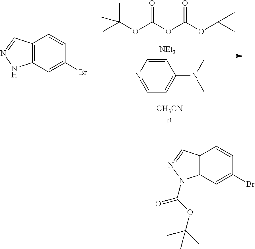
CC(OC(OC(OC(C)(C)C)=O)=O)(C)C.[NEt3].C1=CN=CC=C1N(C)C.C12=C(C=C(Br)C=C1)NN=C2.C12=C(C=C(Br)C=C1)N(C(OC(C)(C)C)=O)N=C2
